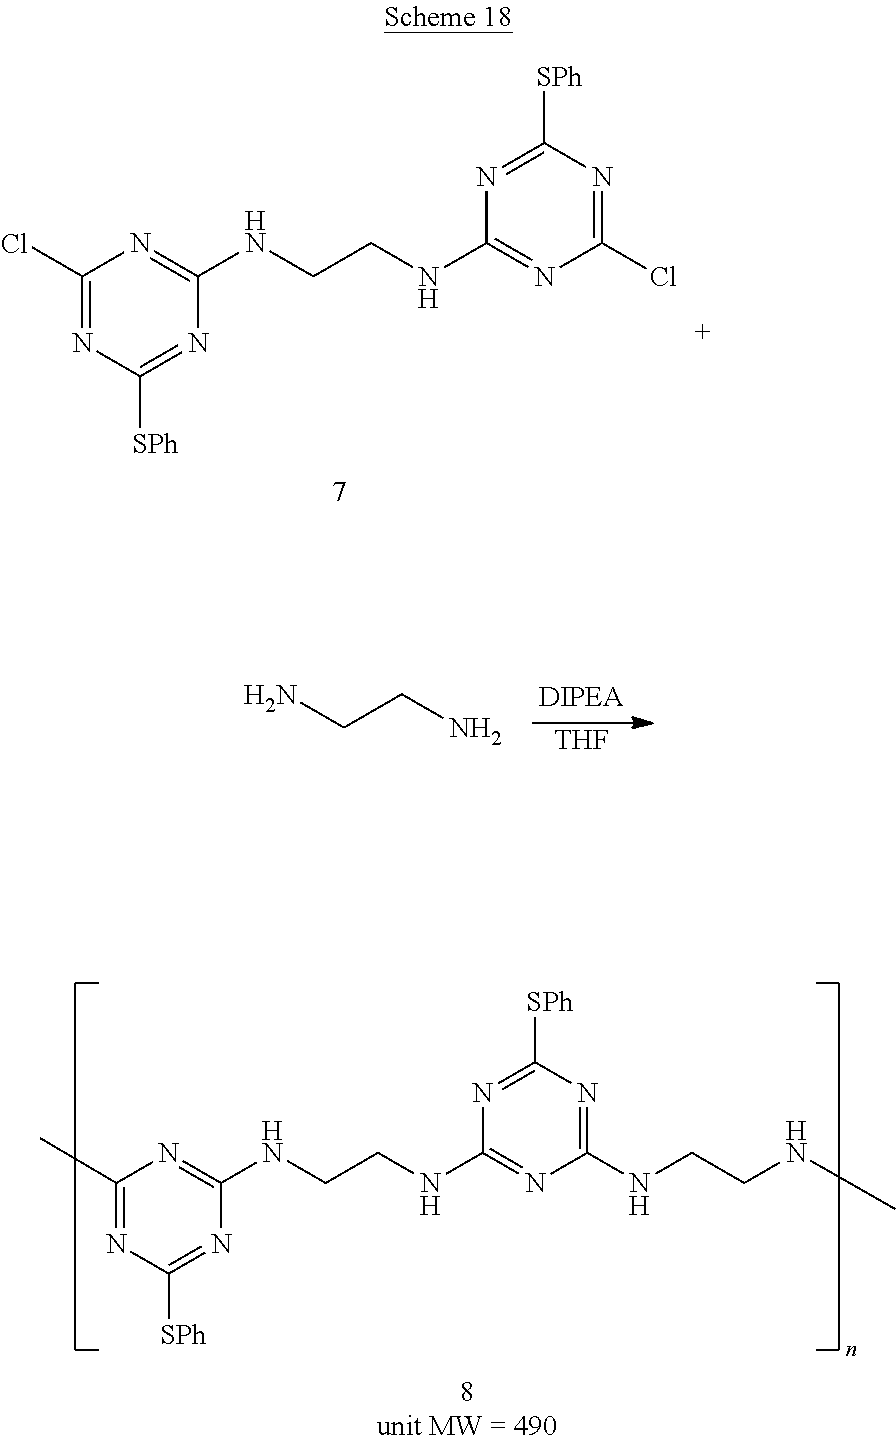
C1(Cl)=NC([SPh])=NC(NCCNC2=NC(Cl)=NC([SPh])=N2)=N1.[THF].NCCN.C1(C)=NC([SPh])=NC(NCCNC2=NC(NCCNC)=NC([SPh])=N2)=N1
